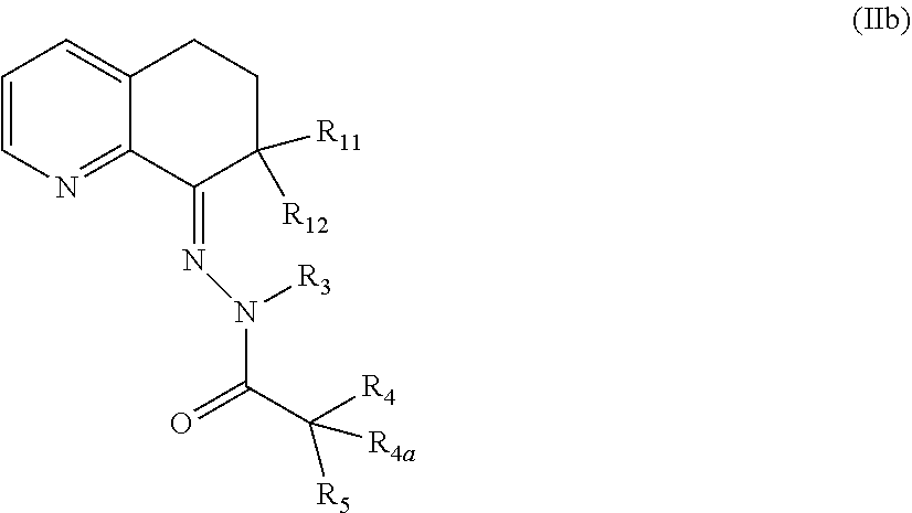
C1=CN=C2C(=C1)CCC([R11])([R12])C2=NN([R3])C(C([R4])([R4a])[R5])=O
